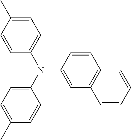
N(C1=CC2=C(C=C1)C=CC=C2)(C1=CC=C(C)C=C1)C1=CC=C(C)C=C1
